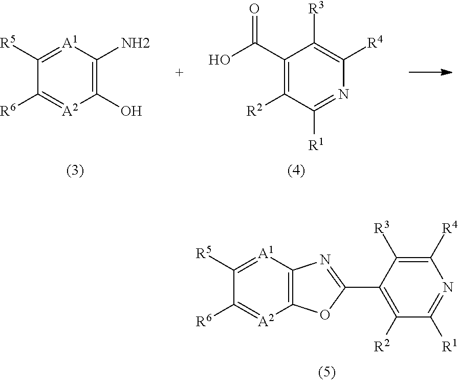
C12=C([A1]=C([R5])C([R6])=[A2]1)N=C(C1=C([R2])C([R1])=NC([R4])=C1[R3])O2.C1(O)=C(N)[A1]=C([R5])C([R6])=[A2]1.N1=C([R1])C([R2])=C(C(O)=O)C([R3])=C1[R4]
